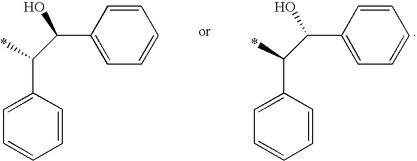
C(C1=CC=CC=C1)(C(C1=CC=CC=C1)O)*.C(C1=CC=CC=C1)(C(C1=CC=CC=C1)O)*
